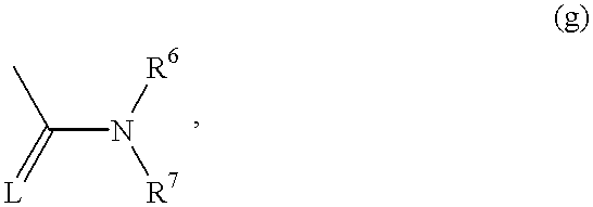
CC(=[L])N([R6])[R7]
